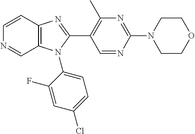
C12=C(C=CN=C1)N=C(C1=C(C)N=C(N3CCOCC3)N=C1)N2C1=CC=C(Cl)C=C1F
